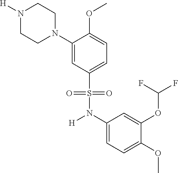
N1([H])CCN(C2=CC(S(=O)(=O)N([H])C3=CC=C(OC)C(OC(F)F)=C3)=CC=C2OC)CC1
